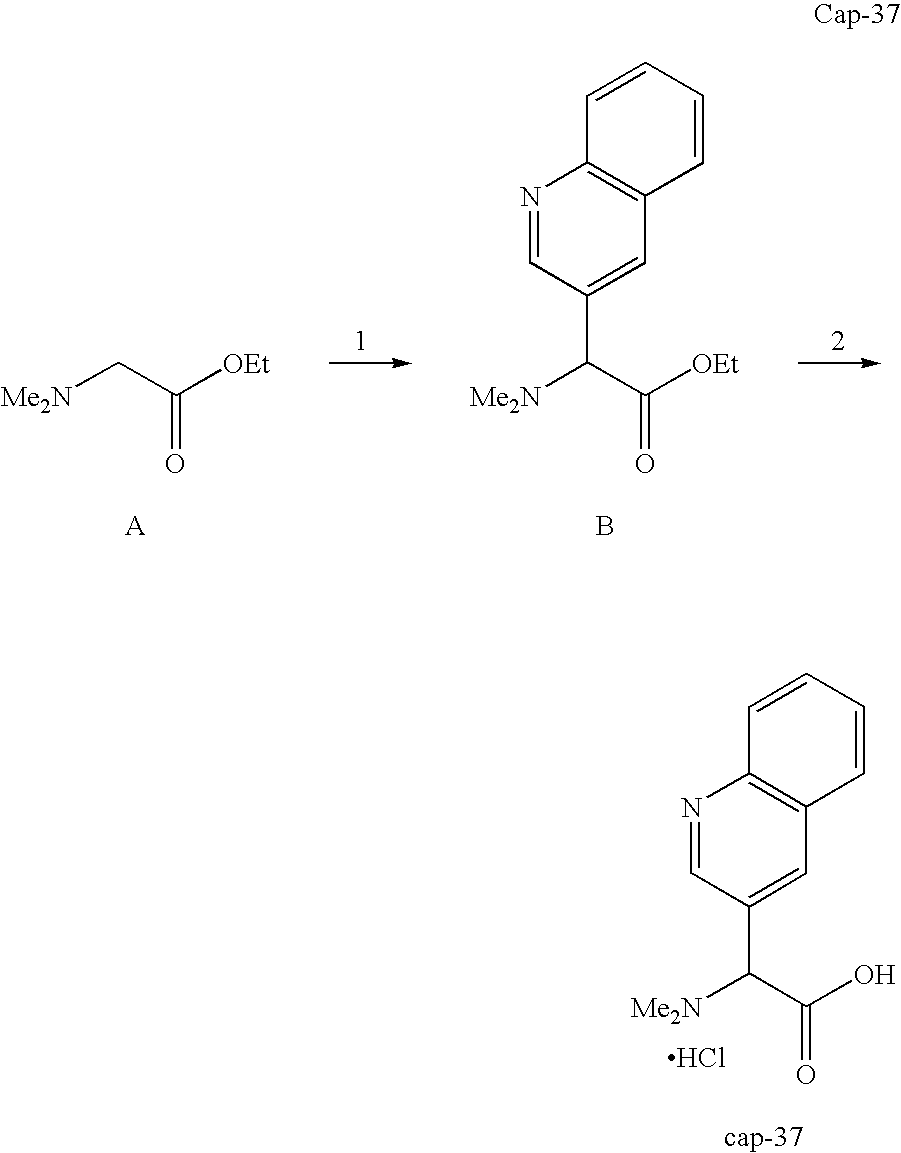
[Me2N]CC([OEt])=O.[A].[Me2N]C(C([OEt])=O)C1=CC2=C(N=C1)C=CC=C2.B.[Me2N]C(C(O)=O)C1=CC2=C(N=C1)C=CC=C2.Cl.[cap-37]
